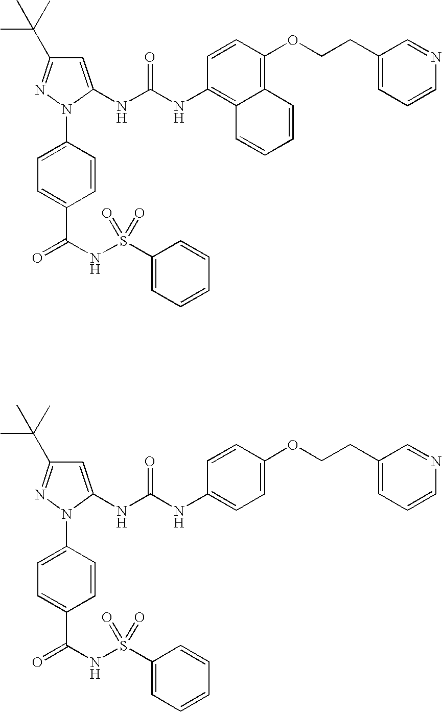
C1=C(NC(NC2=C3C(=C(OCCC4=CC=CN=C4)C=C2)C=CC=C3)=O)N(C2=CC=C(C(NS(C3=CC=CC=C3)(=O)=O)=O)C=C2)N=C1C(C)(C)C.C1=C(NC(NC2=CC=C(OCCC3=CC=CN=C3)C=C2)=O)N(C2=CC=C(C(NS(C3=CC=CC=C3)(=O)=O)=O)C=C2)N=C1C(C)(C)C
